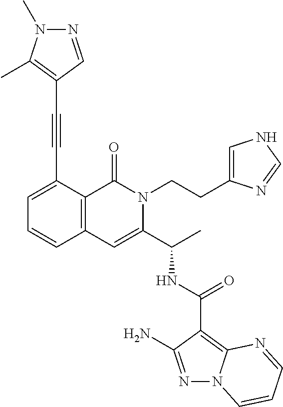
N1=C(N)C(C(NC(C2=CC3=C(C(=O)N2CCC2=CNC=N2)C(C#CC2=C(C)N(C)N=C2)=CC=C3)C)=O)=C2N1C=CC=N2
